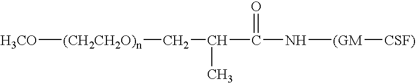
[H3CO][(CH2CH2O)n]CC(C)C(=O)N[(GM][CSF)]
